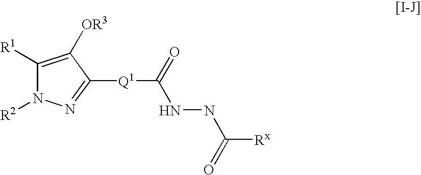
C1([R1])=C([OR3])C([Q1]C(=O)NNC([Rx])=O)=NN1[R2]
